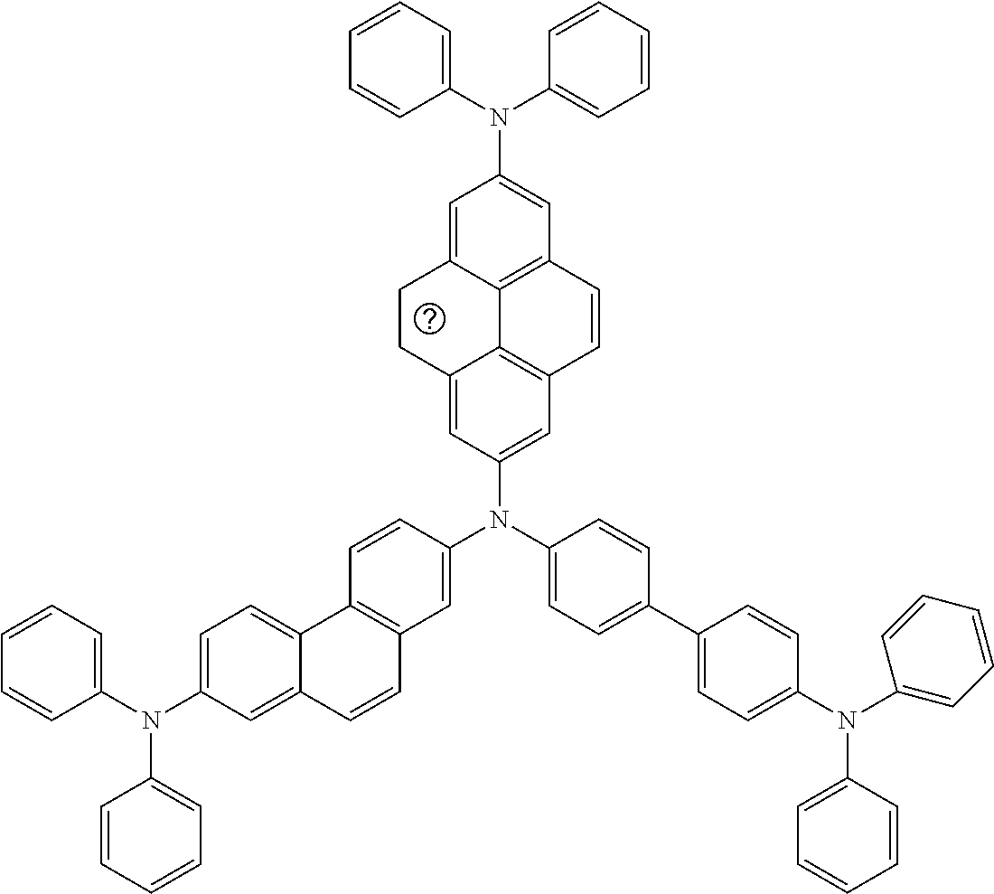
C1=C(N(C2=CC=C(C3=CC=C(N(C4=CC=CC=C4)C4=CC=CC=C4)C=C3)C=C2)C2=CC3=C(C=C2)C2=CC=C(N(C4=CC=CC=C4)C4=CC=CC=C4)C=C2C=C3)C=C2C3=C1C=CC1=C3C(=CC(N(C3=CC=CC=C3)C3=CC=CC=C3)=C1)CC2
